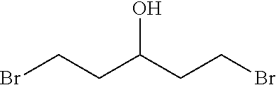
C(C(CCBr)O)CBr
